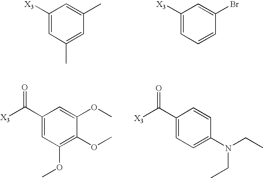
C1([X3])=CC(C)=CC(C)=C1.C1([X3])=CC=CC(Br)=C1.C1(C([X3])=O)=CC(OC)=C(OC)C(OC)=C1.C1(C([X3])=O)=CC=C(N(CC)CC)C=C1
